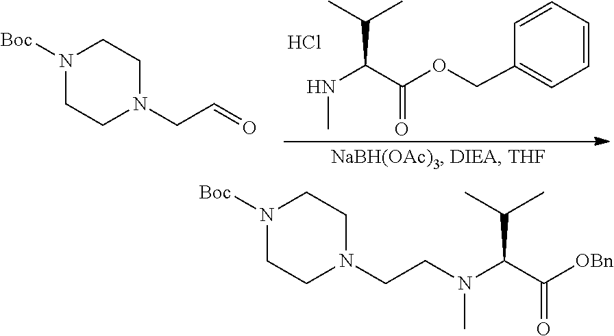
C1=CC=CC=C1COC(C(NC)C(C)C)=O.Cl.N1([Boc])CCN(CC=O)CC1.C(CN(C)C(C([OBn])=O)C(C)C)N1CCN([Boc])CC1
